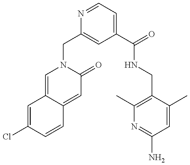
C1=C(Cl)C=CC2=CC(=O)N(CC3=CC(C(=O)NCC4=C(C)N=C(N)C=C4C)=CC=N3)C=C12
